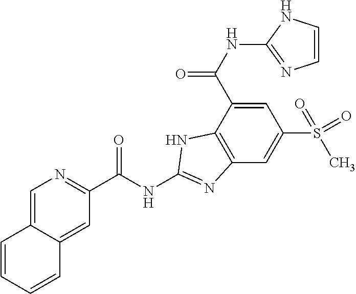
C12=CN=C(C(NC3=NC4=C(C(C(NC5=NC=CN5)=O)=CC(S(C)(=O)=O)=C4)N3)=O)C=C1C=CC=C2
